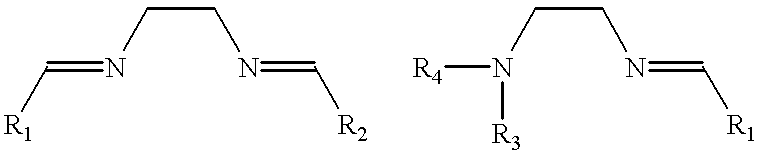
C(CN=C[R2])N=C[R1].C(CN=C[R1])N([R4])[R3]
